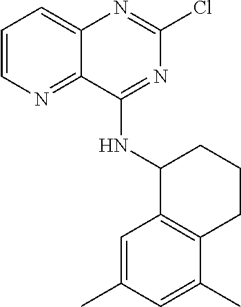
C1=CN=C2C(=C1)N=C(Cl)N=C2NC1C2=C(CCC1)C(C)=CC(C)=C2
